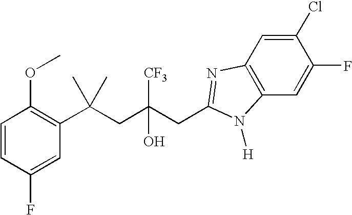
C1(F)=CC(C(CC(CC2=NC3=C(C=C(F)C(Cl)=C3)N2[H])([CF3])O)(C)C)=C(OC)C=C1
